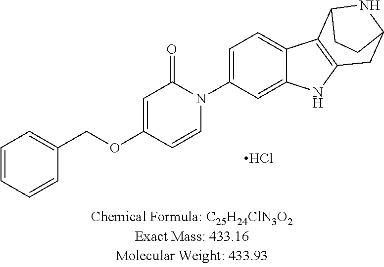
C1=C(N2C(=O)C=C(OCC3=CC=CC=C3)C=C2)C=C2C(=C1)C1=C(N2)CC2NC1CC2.Cl
